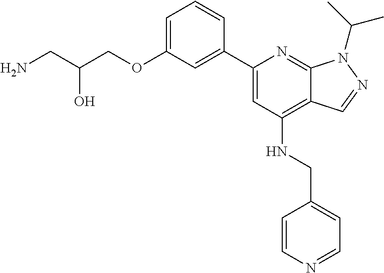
NCC(COC1=CC=CC(C2=CC(NCC3=CC=NC=C3)=C3C(=N2)N(C(C)C)N=C3)=C1)O
